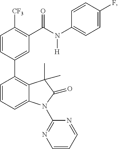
C1=CC(C2=C3C(=CC=C2)N(C2=NC=CC=N2)C(=O)C3(C)C)=CC(C(N(C2=CC=C(F)C=C2)[H])=O)=C1[CF3]
